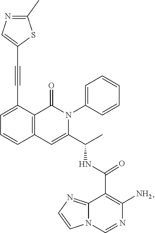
C1=C(C#CC2=CN=C(C)S2)C2=C(C=C1)C=C(C(C)NC(C1=C(N)N=CN3C1=NC=C3)=O)N(C1=CC=CC=C1)C2=O
